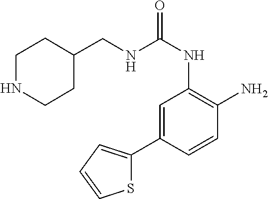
N(C(NC1=C(N)C=CC(C2=CC=CS2)=C1)=O)CC1CCNCC1
